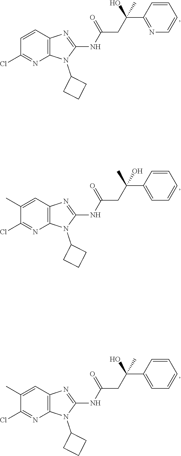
N(C1=NC2=C(N1C1CCC1)N=C(Cl)C=C2)C(CC(C1=NC=CC=C1)(O)C)=O.N(C1=NC2=C(N1C1CCC1)N=C(Cl)C(C)=C2)C(CC(C1=CC=CC=C1)(C)O)=O.N(C1=NC2=C(N1C1CCC1)N=C(Cl)C(C)=C2)C(CC(C1=CC=CC=C1)(O)C)=O
